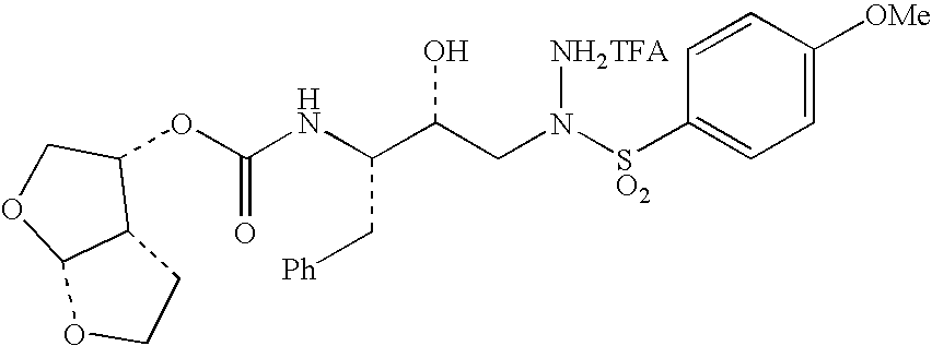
C(NC(C(CN([SO2]C1=CC=C([OMe])C=C1)[NH2TFA])O)C[Ph])(=O)OC1C2C(OC1)OCC2
